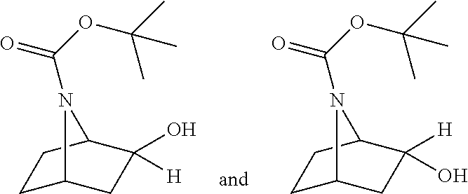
C1C2CC(O)([H])C(C1)N2C(=O)OC(C)(C)C.C1C2CC([H])(O)C(C1)N2C(=O)OC(C)(C)C
